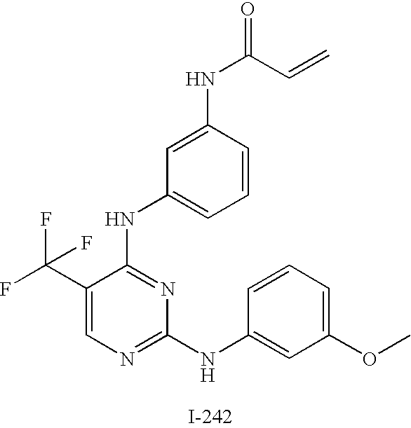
N(C1=NC(NC2=CC(OC)=CC=C2)=NC=C1C(F)(F)F)C1=CC=CC(NC(=O)C=C)=C1
